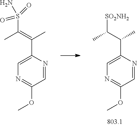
S(C(=C(C)C1=CN=C(OC)C=N1)C)(N)(=O)=O.[SO2NH2]C(C(C)C1=CN=C(OC)C=N1)C
